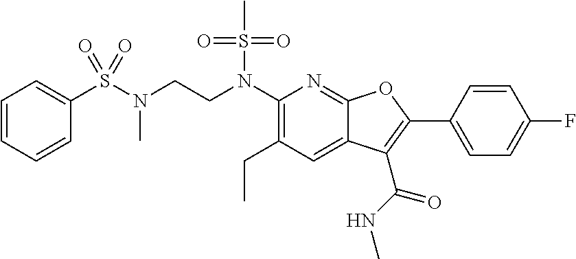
C1(N(CCN(S(C2=CC=CC=C2)(=O)=O)C)S(C)(=O)=O)=C(CC)C=C2C(=N1)OC(C1=CC=C(F)C=C1)=C2C(NC)=O
